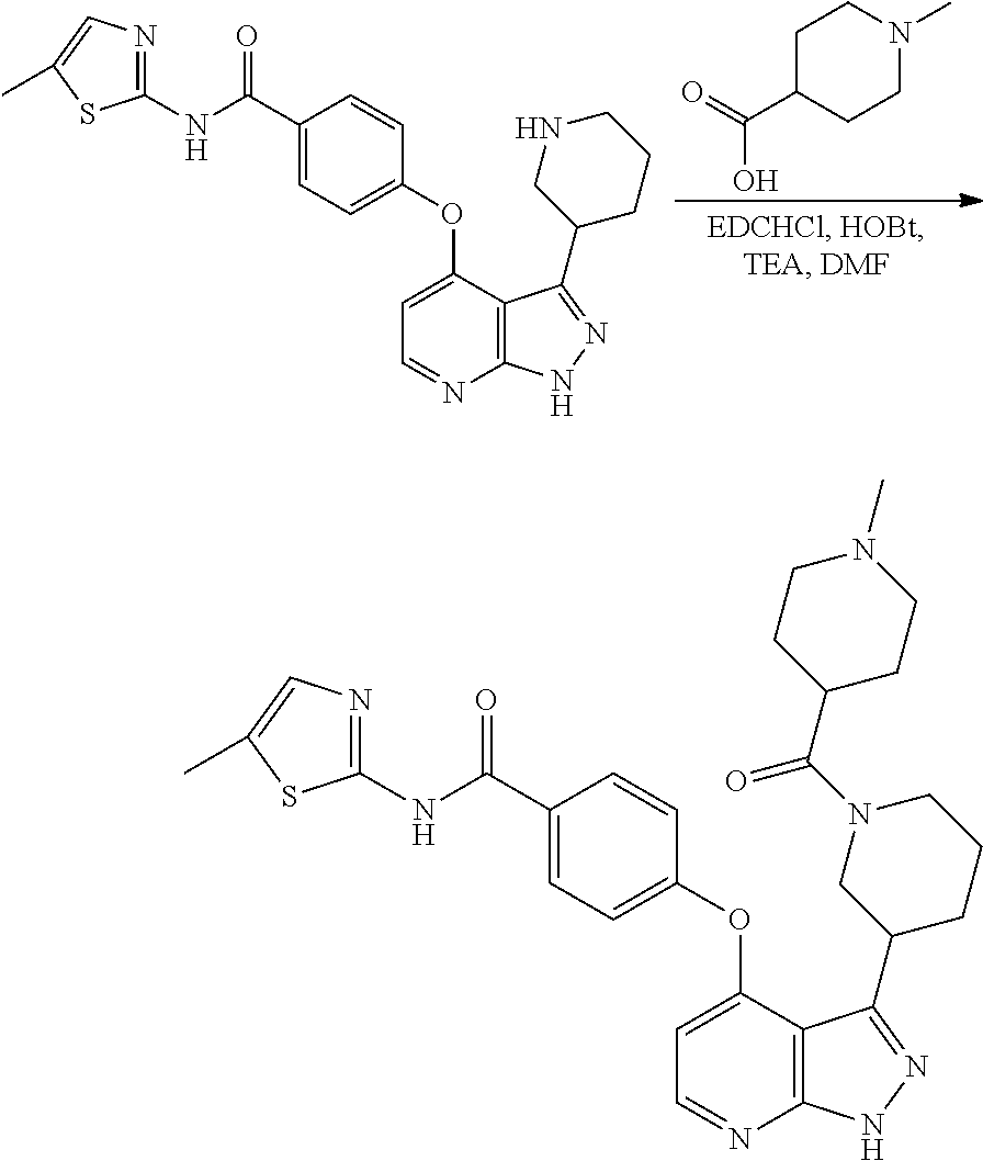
C1C(C(=O)O)CCN(C)C1.C1(NC(C2=CC=C(OC3=CC=NC4=C3C(C3CCCNC3)=NN4)C=C2)=O)=NC=C(C)S1.C1(NC(C2=CC=C(OC3=CC=NC4=C3C(C3CCCN(C(=O)C5CCN(C)CC5)C3)=NN4)C=C2)=O)=NC=C(C)S1
